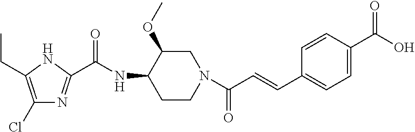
C1(Cl)=C(CC)NC(C(NC2CCN(C(C=CC3=CC=C(C(O)=O)C=C3)=O)CC2OC)=O)=N1
